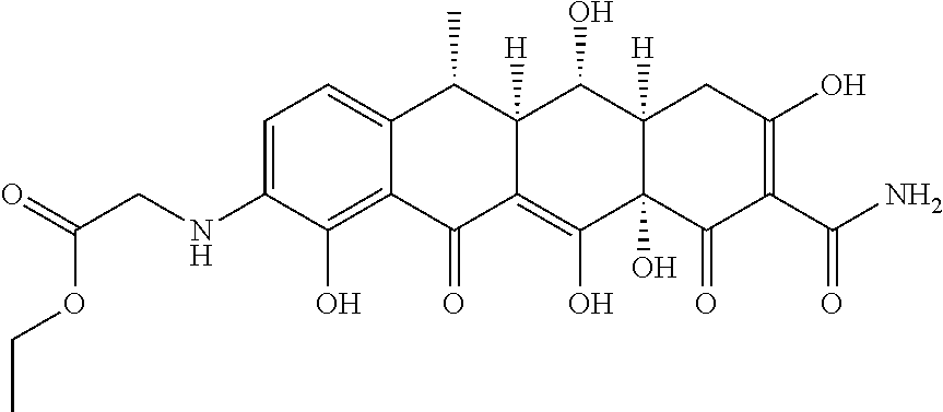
C1=C(NCC(=O)OCC)C(O)=C2C(=C1)C(C)C1([H])C(=C(O)C3(O)C([H])(C1O)CC(O)=C(C(N)=O)C3=O)C2=O
